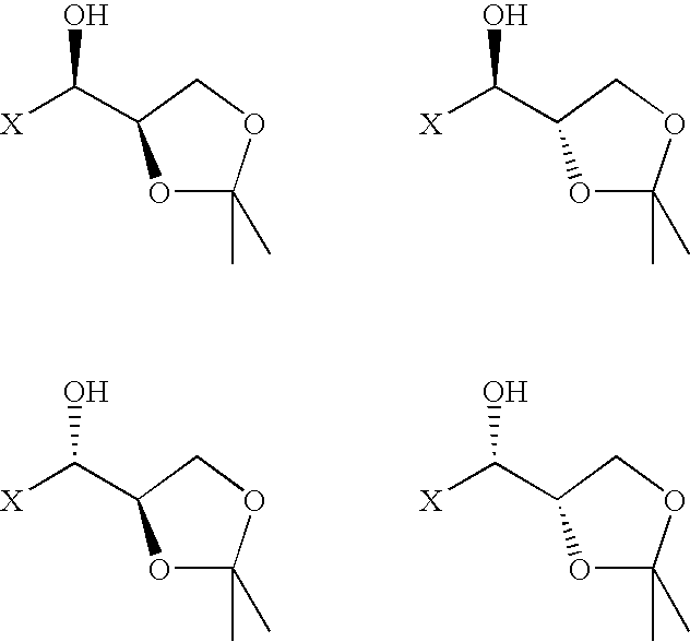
O1C(C)(C)OCC1C([X])O.O1C(C)(C)OCC1C([X])O.O1C(C)(C)OCC1C([X])O.O1C(C)(C)OCC1C([X])O
